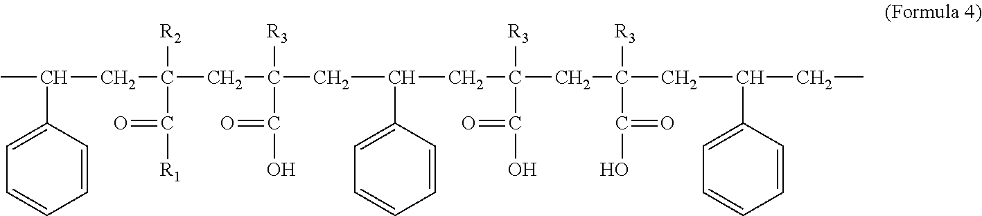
C1=CC(C(C)CC(CC(CC(C2=CC=CC=C2)CC(CC([R3])(C(=O)O)CC(CC)C2=CC=CC=C2)([R3])C(=O)O)(C(=O)O)[R3])([R2])C(=O)[R1])=CC=C1
